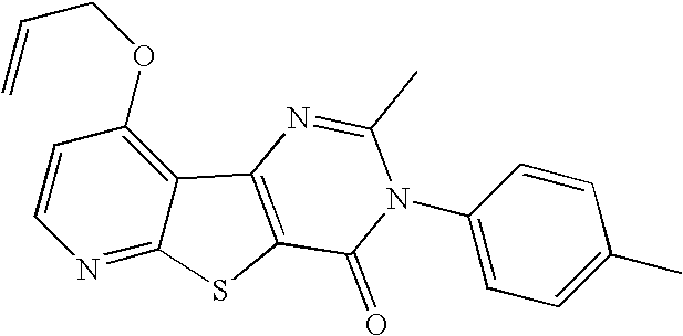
C1=CC(OCC=C)=C2C(=N1)SC1=C2N=C(C)N(C2=CC=C(C)C=C2)C1=O
